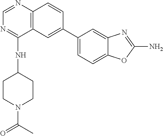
C1(C2=CC3=C(C=C2)N=CN=C3NC2CCN(C(=O)C)CC2)=CC=C2C(=C1)N=C(N)O2
